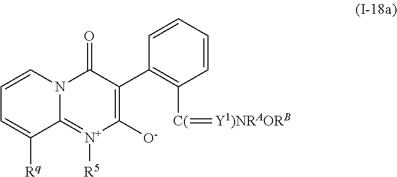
C1=CN2C(=[N+]([R5])C([O-])=C(C3=C([C(]=[Y1)NRAORB])C=CC=C3)C2=O)C([Rq])=C1
